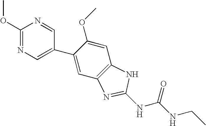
C1(OC)=NC=C(C2=CC3=C(C=C2OC)NC(NC(NCC)=O)=N3)C=N1
